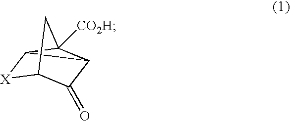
[X]1C2C3C(=O)C1CC32[CO2H]
